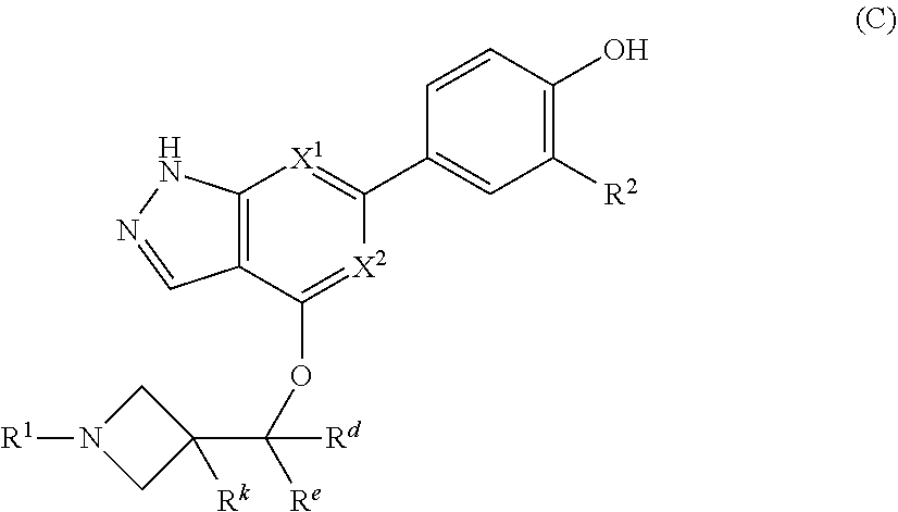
C12=C(C(OC([Re])([Rd])C3([Rk])CN([R1])C3)=[X2]C(C3=CC([R2])=C(O)C=C3)=[X1]1)C=NN2
